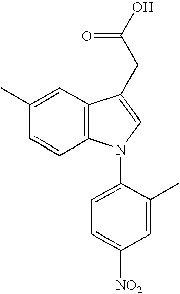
C1=CC2=C(C=C1C)C(CC(O)=O)=CN2C1=CC=C([NO2])C=C1C
